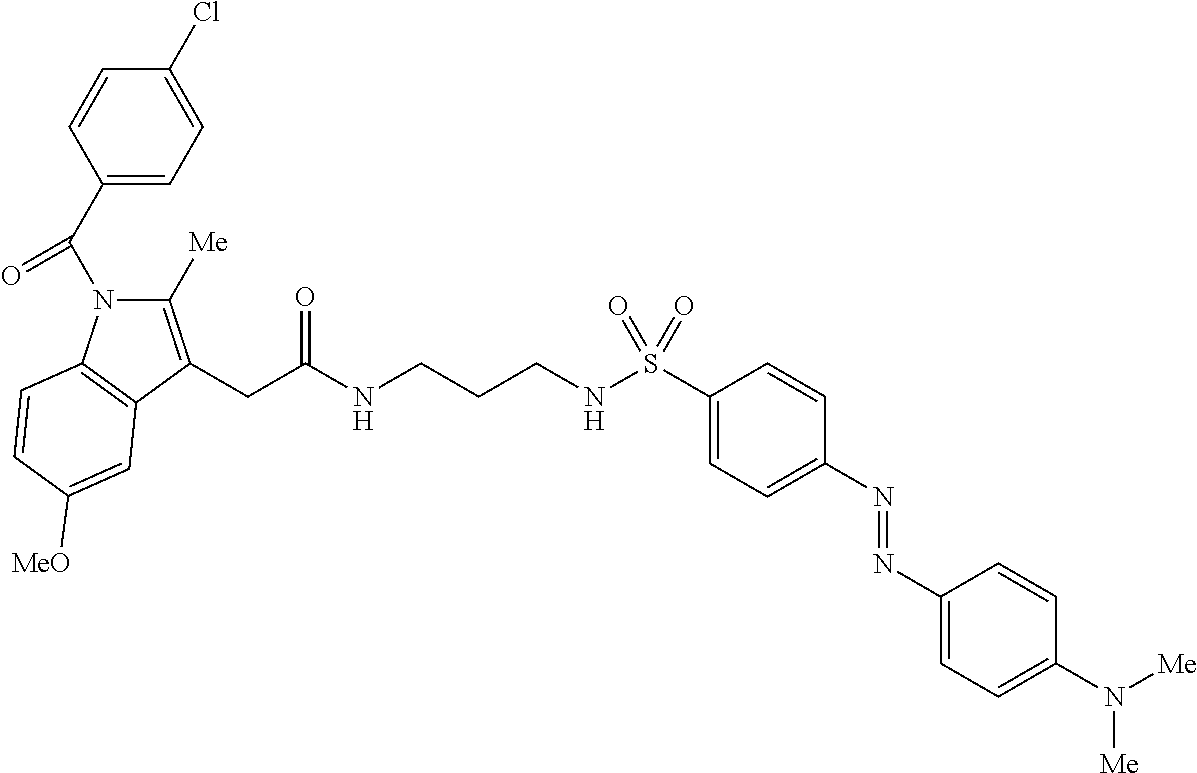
C1(C(N2C([Me])=C(CC(NCCCNS(C3=CC=C(N=NC4=CC=C(N([Me])[Me])C=C4)C=C3)(=O)=O)=O)C3=C2C=CC([MeO])=C3)=O)=CC=C(Cl)C=C1
